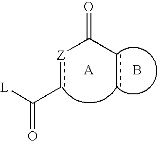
c(c)C(=O)[Z]cC(=O)[L].[A].B
